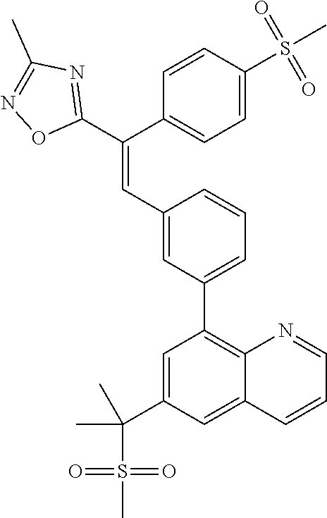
C1=C(S(C)(=O)=O)C=CC(C(C2=NC(C)=NO2)=CC2=CC(C3=C4C(=CC(C(C)(S(C)(=O)=O)C)=C3)C=CC=N4)=CC=C2)=C1
